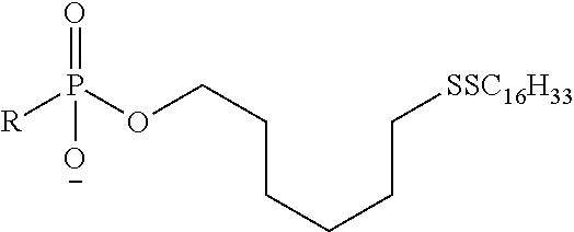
P(OCCCCCC[SSC16H33])(=O)([O-])[R]
